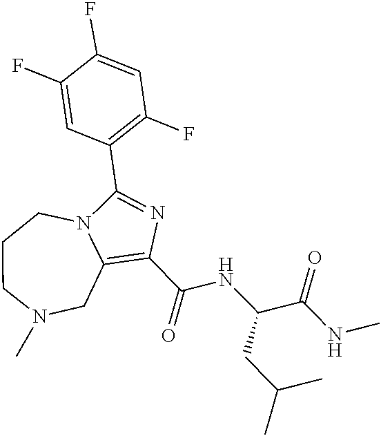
C1(C(NC(CC(C)C)C(=O)NC)=O)=C2CN(C)CCCN2C(C2=C(F)C=C(F)C(F)=C2)=N1
